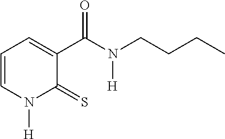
C1=CN([H])C(=S)C(C(N(CCCC)[H])=O)=C1
